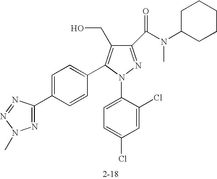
C1(C(N(C2CCCCC2)C)=O)=NN(C2=CC=C(Cl)C=C2Cl)C(C2=CC=C(C3=NN(C)N=N3)C=C2)=C1CO
